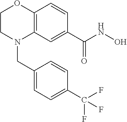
C12=C(C=C(C(NO)=O)C=C1)N(CC1=CC=C(C(F)(F)F)C=C1)CCO2
